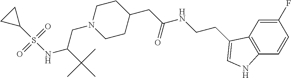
C12=C(C=C(F)C=C1)C(CCNC(=O)CC1CCN(CC(C(C)(C)C)NS(=O)(=O)C3CC3)CC1)=CN2
